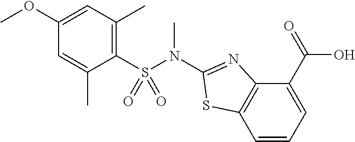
C1(S(N(C2=NC3=C(S2)C=CC=C3C(=O)O)C)(=O)=O)=C(C)C=C(OC)C=C1C
